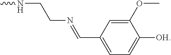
CNCCN=CC1=CC=C([OH])C(OC)=C1
